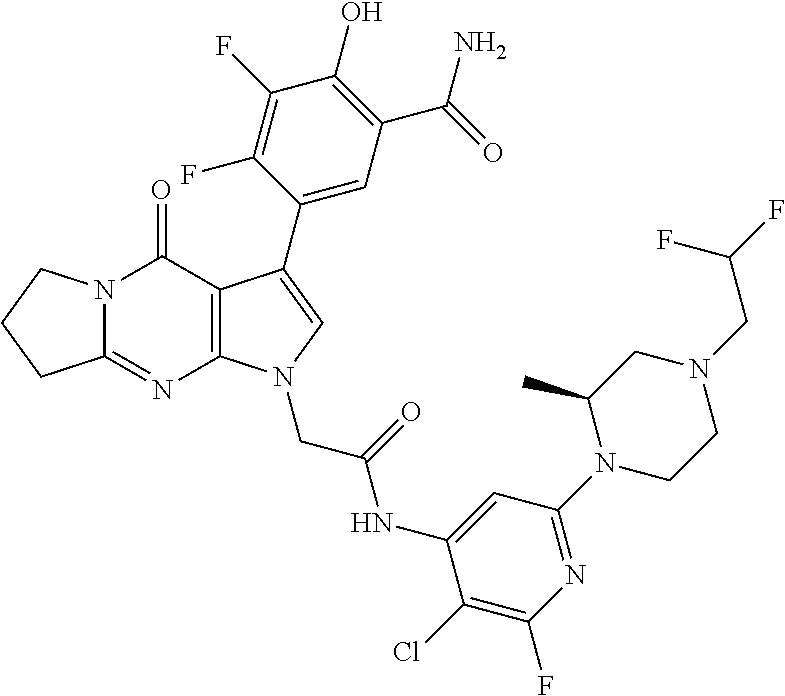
C12=NC3=C(C(=O)N1CCC2)C(C1=CC(C(N)=O)=C(O)C(F)=C1F)=CN3CC(NC1=CC(N2CCN(CC(F)F)CC2C)=NC(F)=C1Cl)=O
